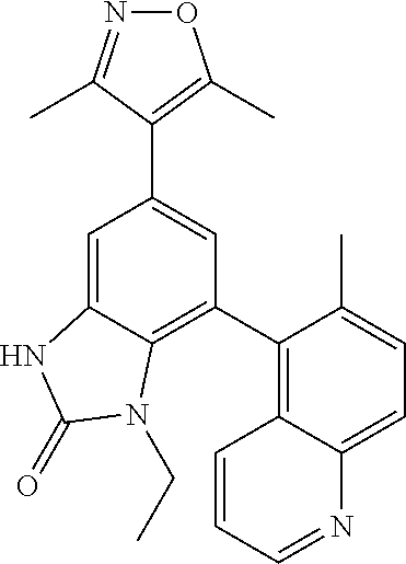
C1=C2C(=C(C3=C4C(=CC=C3C)N=CC=C4)C=C1C1=C(C)ON=C1C)N(CC)C(=O)N2
